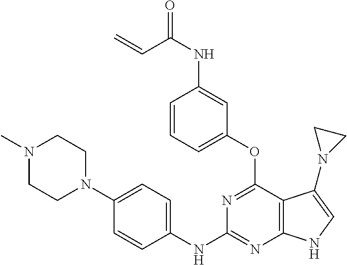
C1(NC2=NC3=C(C(OC4=CC=CC(NC(C=C)=O)=C4)=N2)C(N2CC2)=CN3)=CC=C(N2CCN(C)CC2)C=C1
